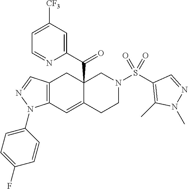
C12=C(C=C3C(C(C4=CC([CF3])=CC=N4)=O)(C1)CN(S(C1=C(C)N(C)N=C1)(=O)=O)CC3)N(C1=CC=C(F)C=C1)N=C2
